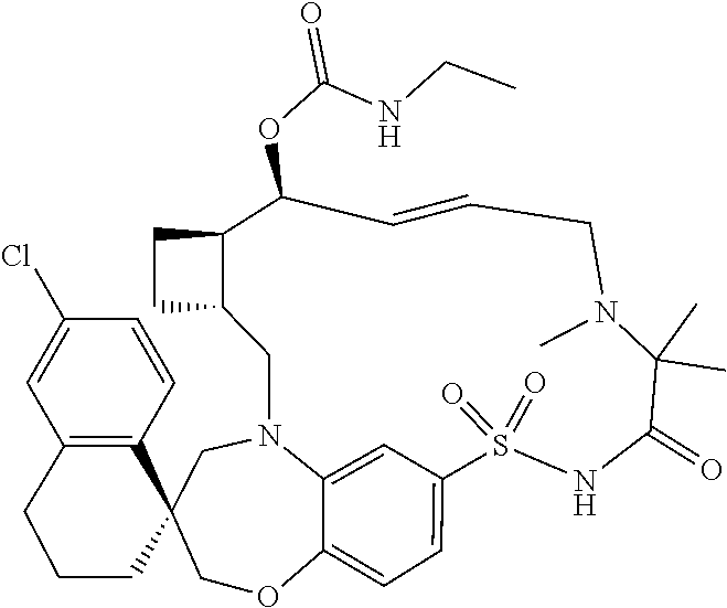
CCNC(OC1C2C(CN3C4=CC(=CC=C4OCC4(C3)C3=C(CCC4)C=C(Cl)C=C3)S(=O)(=O)NC(=O)C(C)(C)N(C)CC=C1)CC2)=O
